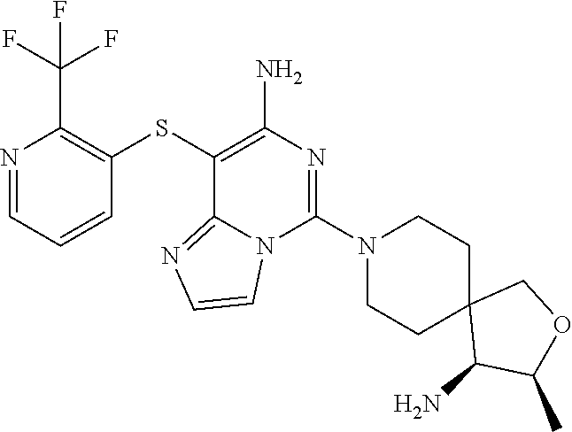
C1=CC=NC(C(F)(F)F)=C1SC1=C(N)N=C(N2CCC3(CC2)C(N)C(C)OC3)N2C1=NC=C2
